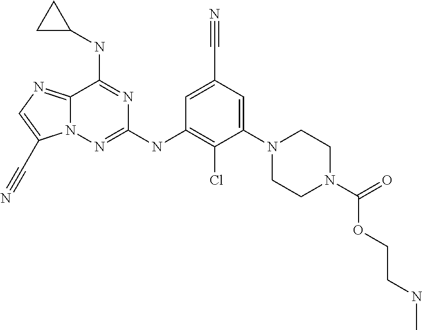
C12=NC=C(C#N)N1N=C(NC1=C(Cl)C(N3CCN(C(=O)OCCNC)CC3)=CC(C#N)=C1)N=C2NC1CC1
